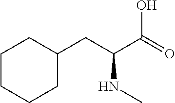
C1CCCC(CC(C(=O)O)NC)C1
